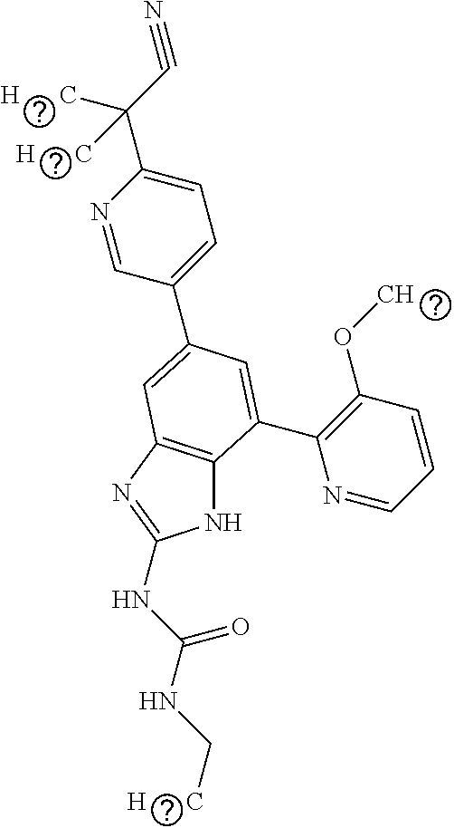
N1C2=C(N=C1NC(NC[H      C])=O)C=C(C1=CC=C(C(C#N)([H      C])[H      C])N=C1)C=C2C1=C(OC)C=CC=N1
